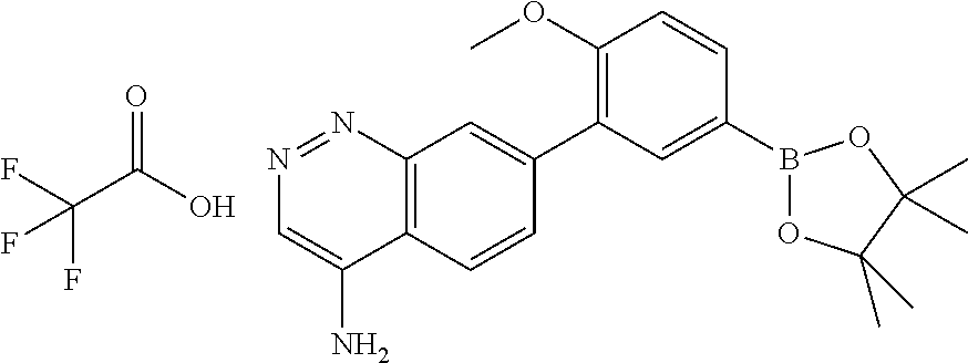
N1=NC2=C(C(N)=C1)C=CC(C1=C(OC)C=CC(B3OC(C)(C)C(C)(C)O3)=C1)=C2.C(C(O)=O)(F)(F)F
